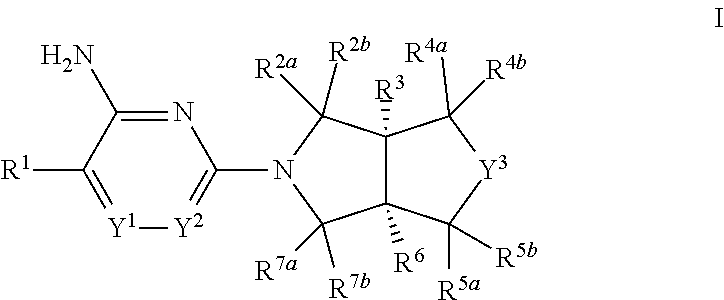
C12([R3])C([R6])(C([R5a])([R5b])[Y3]C1([R4a])[R4b])C([R7b])([R7a])N(C1=[Y2][Y1]=C([R1])C(N)=N1)C2([R2b])[R2a]
